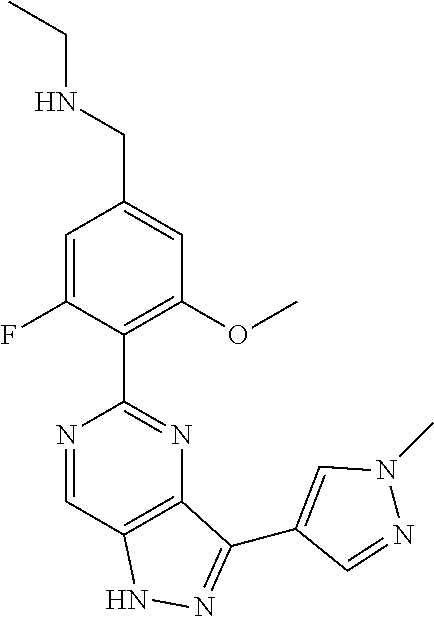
C12=C(C=NC(C3=C(OC)C=C(CNCC)C=C3F)=N1)NN=C2C1=CN(C)N=C1
